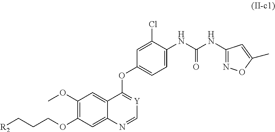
[R2]CCCOC1=C(OC)C=C2C(=C1)N=C[Y]=C2OC1=CC=C(NC(NC2=NOC(C)=C2)=O)C(Cl)=C1
